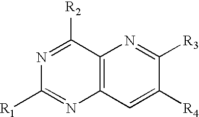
N1=C([R2])C2=C(N=C1[R1])C=C([R4])C([R3])=N2
